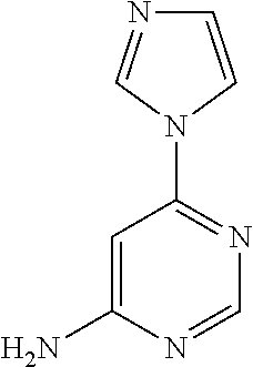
C1=C(N)N=CN=C1N1C=CN=C1
